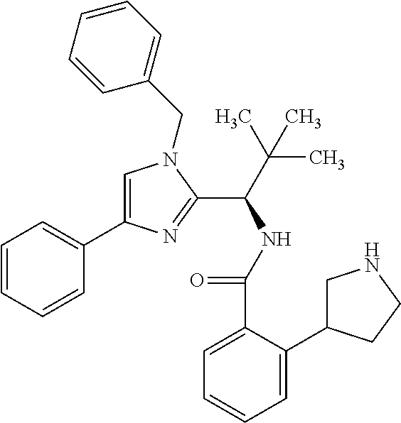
C1=C(C2=CC=CC=C2)N=C(C(C(C)(C)C)NC(=O)C2=CC=CC=C2C2CNCC2)N1CC1=CC=CC=C1
